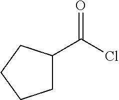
C1C(C(Cl)=O)CCC1
